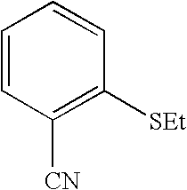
C1=CC([CN])=C([SEt])C=C1
